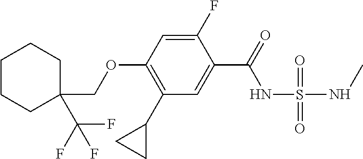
C1(C2CC2)=C(OCC2(C(F)(F)F)CCCCC2)C=C(F)C(C(=O)NS(=O)(=O)NC)=C1
